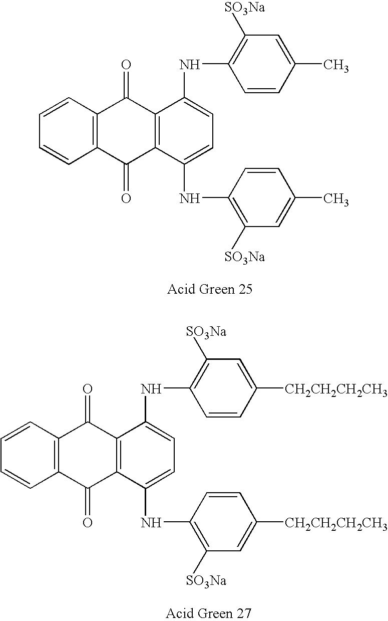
C1=CC2=C(C=C1)C(=O)C1=C(C2=O)C(NC2=C([SO3Na])C=C(C)C=C2)=CC=C1NC1=C([SO3Na])C=C(C)C=C1.C1=CC2=C(C=C1)C(=O)C1=C(C2=O)C(NC2=C([SO3Na])C=C([CH2CH2CH2CH3])C=C2)=CC=C1NC1=C([SO3Na])C=C([CH2CH2CH2CH3])C=C1
